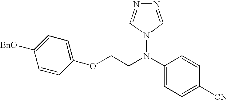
C1(N(N2C=NN=C2)CCOC2=CC=C([BnO])C=C2)=CC=C([CN])C=C1
